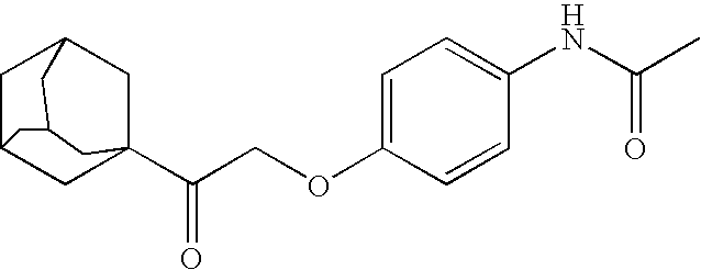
C1C2CC3(C(COC4=CC=C(NC(C)=O)C=C4)=O)CC1CC(C2)C3
